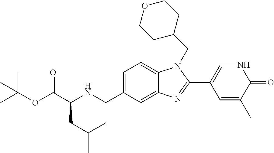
C1=C(CNC(C(OC(C)(C)C)=O)CC(C)C)C=C2C(=C1)N(CC1CCOCC1)C(C1=CNC(=O)C(C)=C1)=N2
